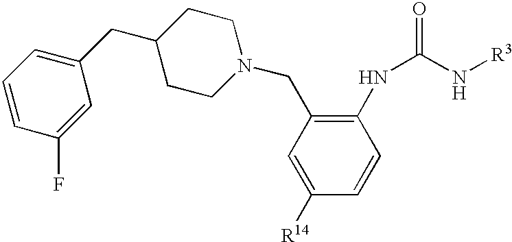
C1=C([R14])C=CC(NC(=O)N[R3])=C1CN1CCC(CC2=CC=CC(F)=C2)CC1
